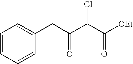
C1=CC=CC(CC(C(C([OEt])=O)Cl)=O)=C1
